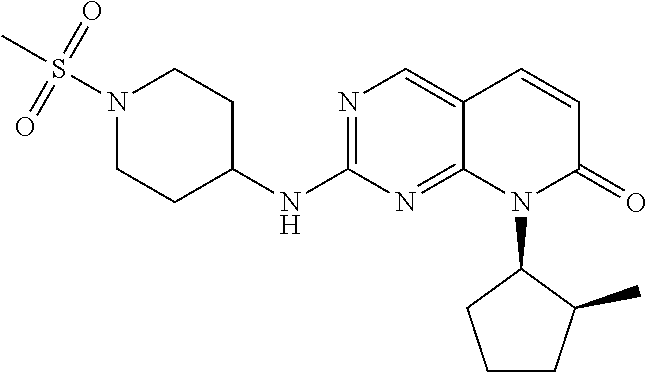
N1(S(C)(=O)=O)CCC(NC2=NC=C3C(=N2)N(C2CCCC2C)C(=O)C=C3)CC1
